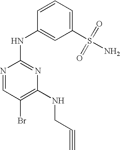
N1=CC(Br)=C(NCC#C)N=C1NC1=CC(S(=O)(=O)N)=CC=C1
